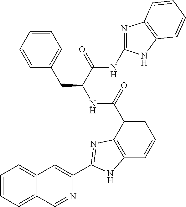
C1=C(C(NC(CC2=CC=CC=C2)C(NC2=NC3=C(N2)C=CC=C3)=O)=O)C2=C(C=C1)NC(C1=CC3=CC=CC=C3C=N1)=N2
